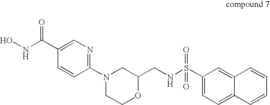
C1(S(NCC2CN(C3=NC=C(C(NO)=O)C=C3)CCO2)(=O)=O)=CC=C2C(=C1)C=CC=C2
